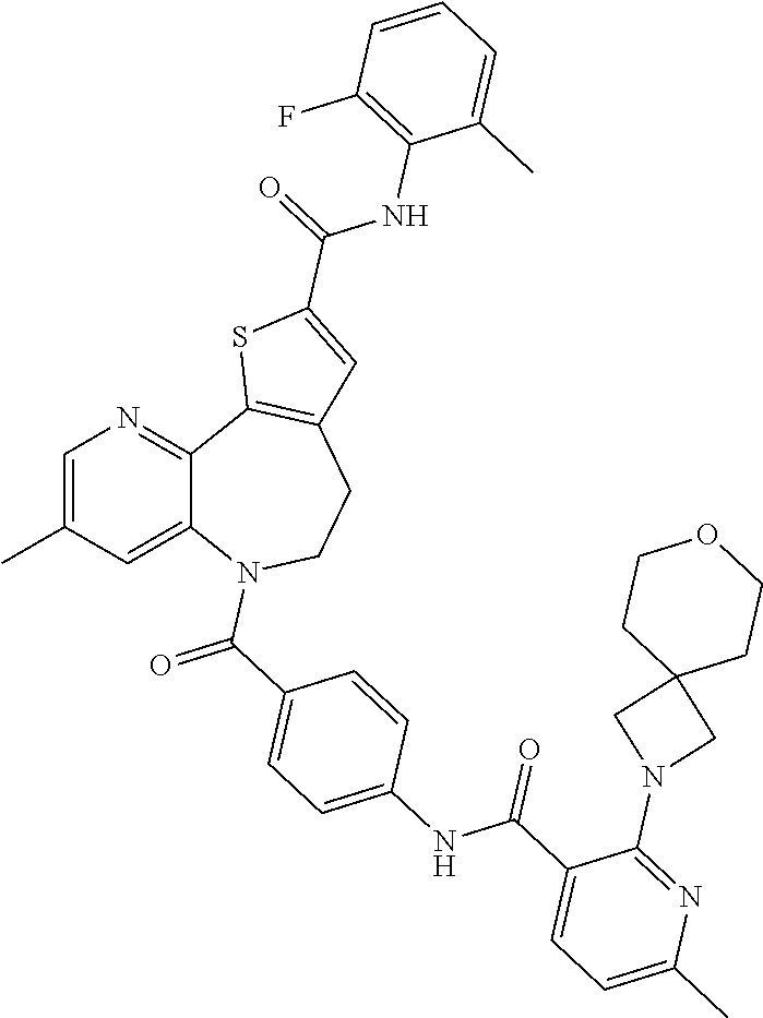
C12=CC(C)=CN=C1C1=C(CCN2C(=O)C2=CC=C(NC(C3=CC=C(C)N=C3N3CC4(C3)CCOCC4)=O)C=C2)C=C(C(NC2=C(F)C=CC=C2C)=O)S1
